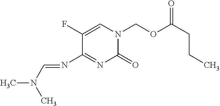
C1(=O)N(COC(CCC)=O)C=C(F)C(N=CN(C)C)=N1
